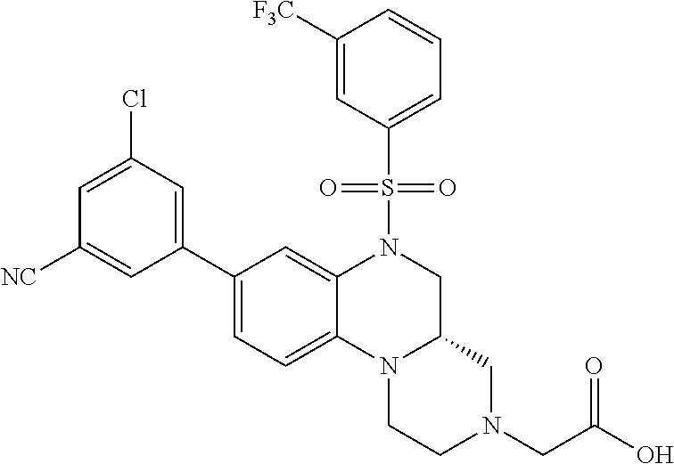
C1([NC])=CC(C2=CC=C3C(=C2)N(S(=O)(=O)C2=CC=CC([F3C])=C2)CC2N3CCN(CC(O)=O)C2)=CC(Cl)=C1
